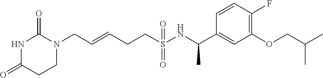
C(=CCCS(NC(C1=CC(OCC(C)C)=C(F)C=C1)C)(=O)=O)CN1C(=O)NC(=O)CC1
